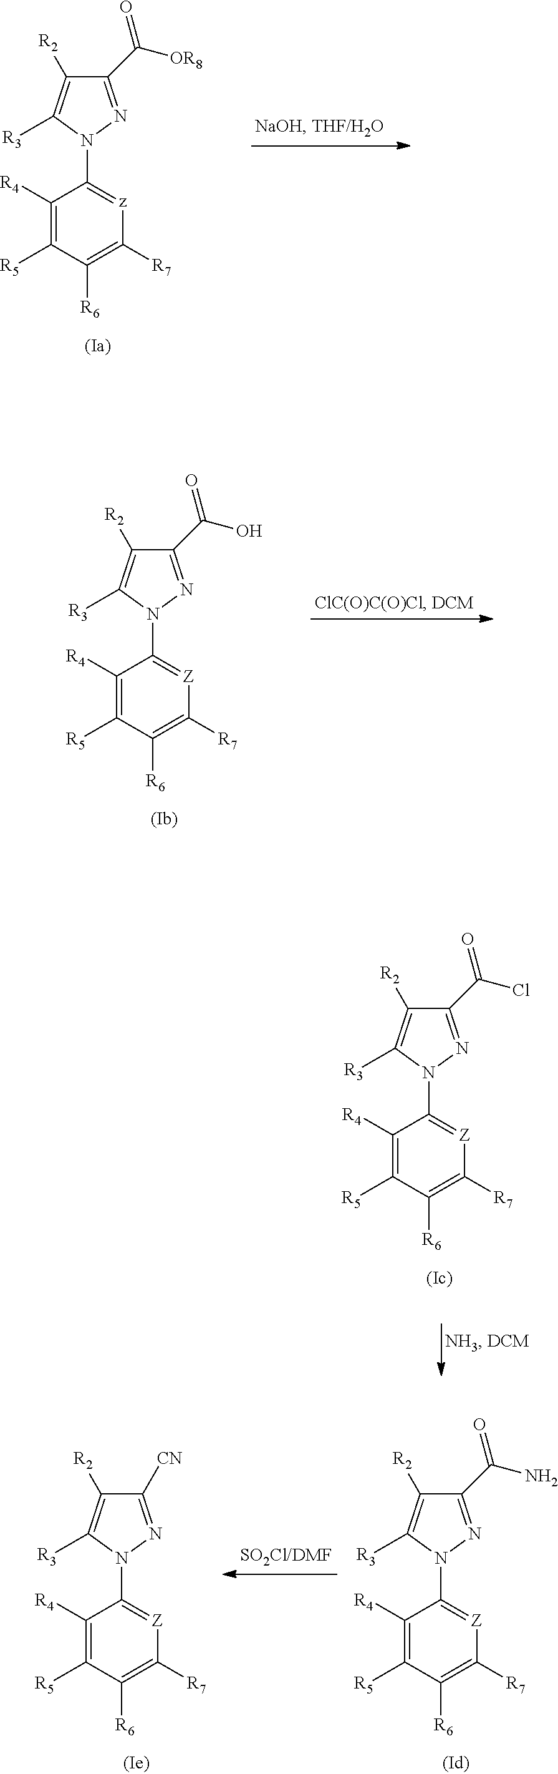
C1(C([OR8])=O)=NN(C2=[z]C([R7])=C([R6])C([R5])=C2[R4])C([R3])=C1[R2].C1(C(N)=O)=NN(C2=[Z]C([R7])=C([R6])C([R5])=C2[R4])C([R3])=C1[R2].C1([CN])=NN(C2=[Z]C([R7])=C([R6])C([R5])=C2[R4])C([R3])=C1[R2].C1(C(Cl)=O)=NN(C2=[Z]C([R7])=C([R6])C([R5])=C2[R4])C([R3])=C1[R2].C1(C(O)=O)=NN(C2=[Z]C([R7])=C([R6])C([R5])=C2[R4])C([R3])=C1[R2]
